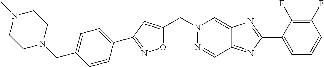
C(N1N=CC2=NC(C3=CC=CC(F)=C3F)=NC2=C1)C1=CC(C2=CC=C(CN3CCN(C)CC3)C=C2)=NO1
